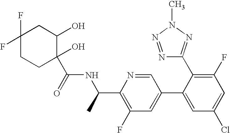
C(=O)(NC(C1=C(F)C=C(C2=CC(Cl)=CC(F)=C2C2=NN(C)N=N2)C=N1)C)C1(O)CCC(F)(F)CC1O
